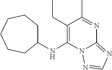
C1(NC2=C(CC)C(C)=NC3=NC=NN23)CCCCCC1
